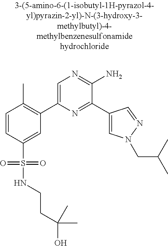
C1=CC(S(=O)(=O)NCCC(C)(O)C)=CC(C2=CN=C(N)C(C3=CN(CC(C)C)N=C3)=N2)=C1C
